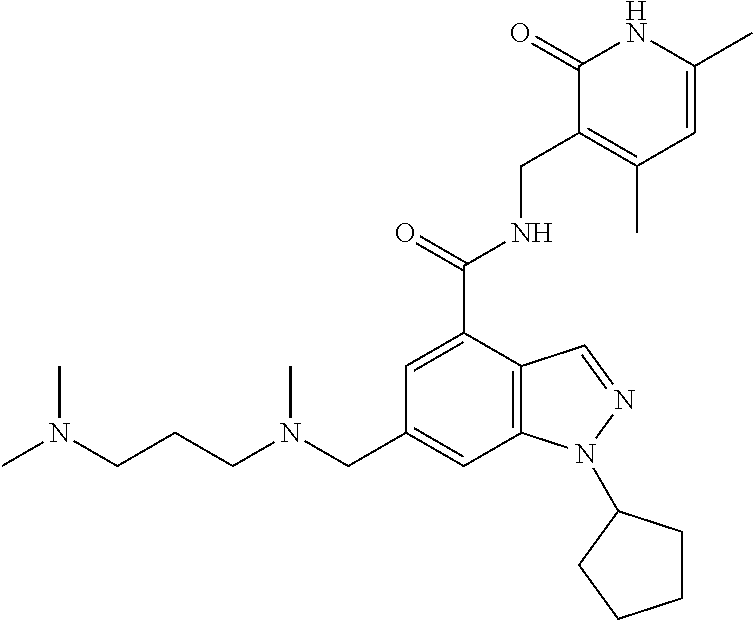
C12=C(C=C(CN(CCCN(C)C)C)C=C1C(=O)NCC1=C(C)C=C(C)NC1=O)N(C1CCCC1)N=C2
